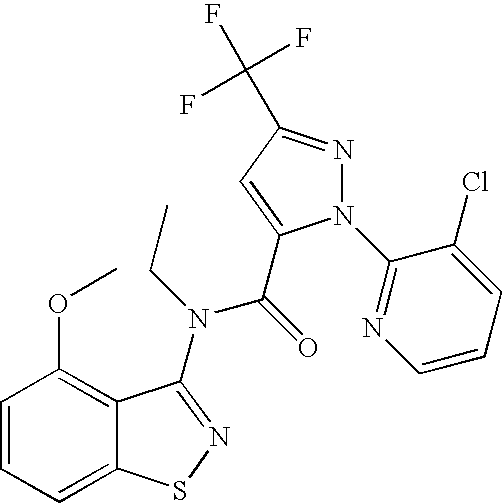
C1=CC=C2C(=C1OC)C(N(C(C1=CC(C(F)(F)F)=NN1C1=NC=CC=C1Cl)=O)CC)=NS2
